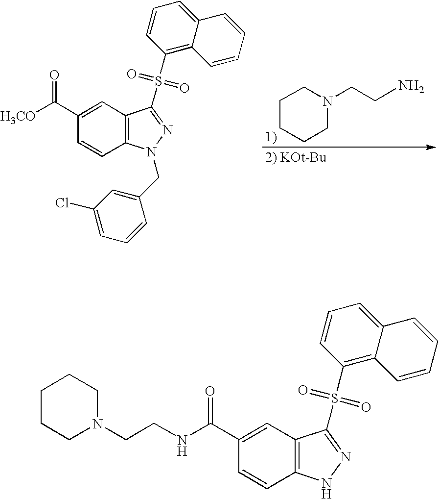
C1CCCN(CCN)C1.C1(S(=O)(=O)C2=NN(CC3=CC(Cl)=CC=C3)C3=C2C=C(C([H3CO])=O)C=C3)=C2C(=CC=C1)C=CC=C2.C1(S(=O)(=O)C2=NNC3=C2C=C(C(NCCN2CCCCC2)=O)C=C3)=C2C(=CC=C1)C=CC=C2
